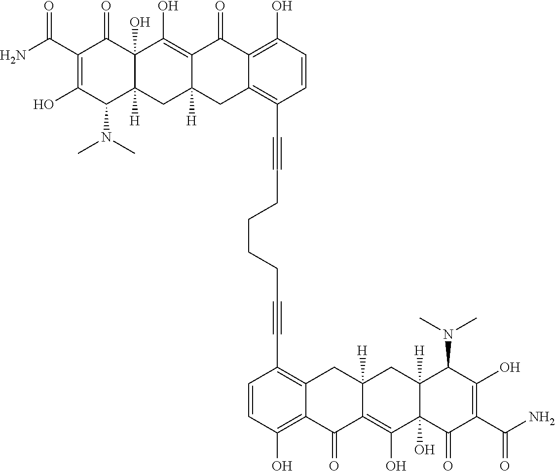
C1(C(N)=O)=C(O)C(N(C)C)C2([H])C(O)(C1=O)C(O)=C1C([H])(C2)CC2=C(C#CCCCCC#CC3=C4C(=C(O)C=C3)C(=O)C3=C(O)C5(O)C([H])(CC3([H])C4)C(N(C)C)C(O)=C(C(N)=O)C5=O)C=CC(O)=C2C1=O
